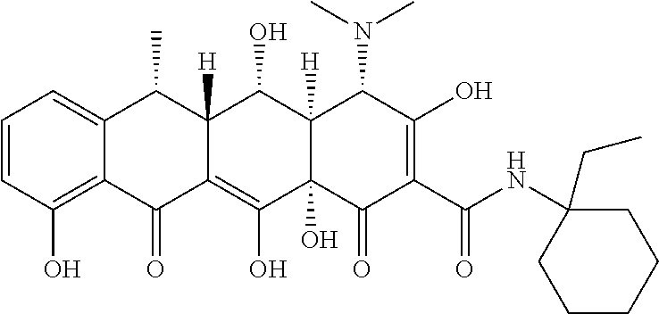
C1=CC(O)=C2C(=C1)C(C)C1([H])C(=C(O)C3(O)C([H])(C1O)C(N(C)C)C(O)=C(C(NC1(CC)CCCCC1)=O)C3=O)C2=O
